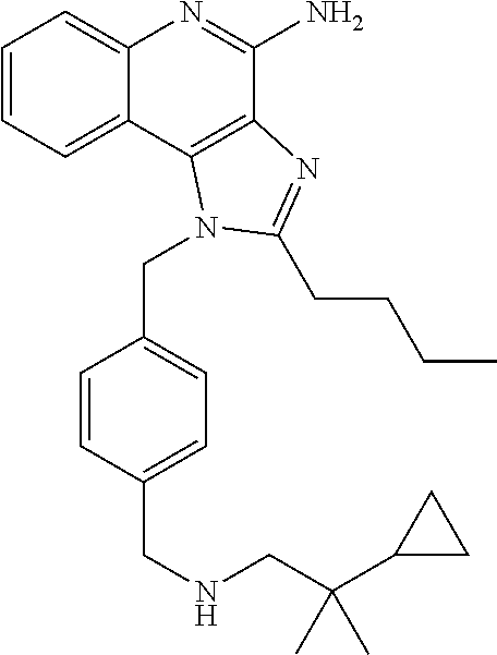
C1=CC=C2C(=C1)N=C(N)C1=C2N(CC2=CC=C(CNCC(C3CC3)(C)C)C=C2)C(CCCC)=N1
